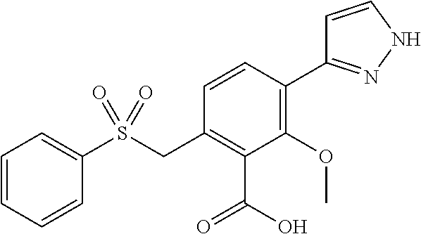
C1=CC=CC(S(CC2=C(C(O)=O)C(OC)=C(C3=NNC=C3)C=C2)(=O)=O)=C1
